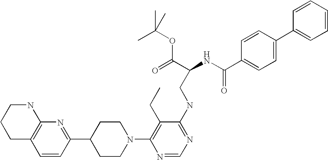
C1=CC(C2CCN(C3=C(CC)C(NCC(NC(C4=CC=C(C5=CC=CC=C5)C=C4)=O)C(=O)OC(C)(C)C)=NC=N3)CC2)=NC2=C1CCCN2
